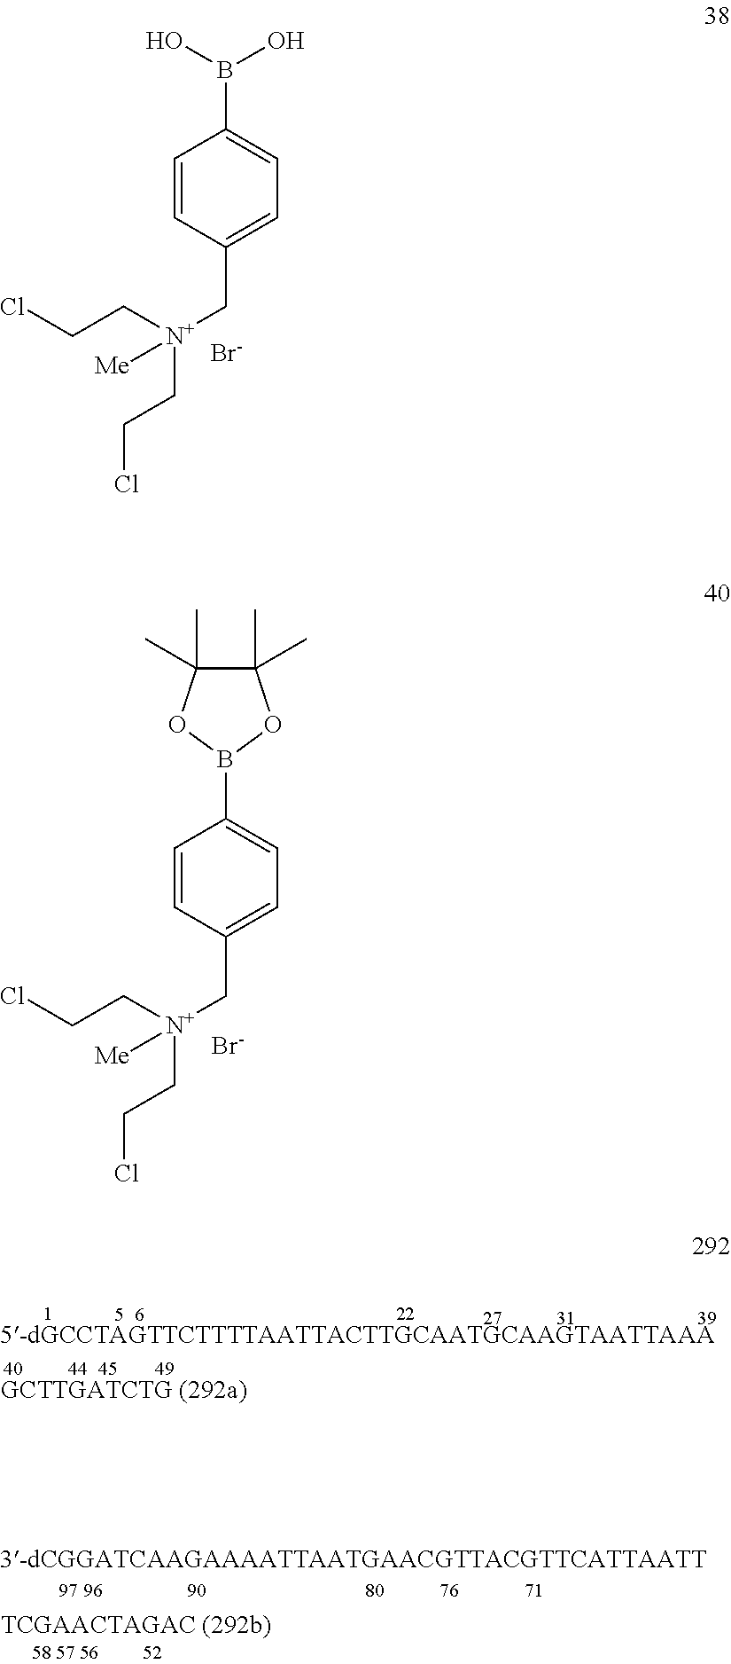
C1=CC(C[N+](CCCl)(CCCl)[Me])=CC=C1B(O)O.[Br-].O1C(C)(C)C(C)(C)OB1C1=CC=C(C[N+](CCCl)(CCCl)[Me])C=C1.[Br-]
